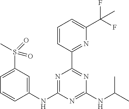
C1(S(C)(=O)=O)=CC=CC(NC2=NC(C3=NC(C(F)(F)C)=CC=C3)=NC(NC(C)C)=N2)=C1
